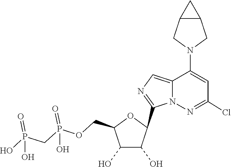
C1(C2C(O)C(O)C(COP(=O)(O)CP(=O)(O)O)O2)=NC=C2C(N3CC4C(C3)C4)=CC(Cl)=NN12
